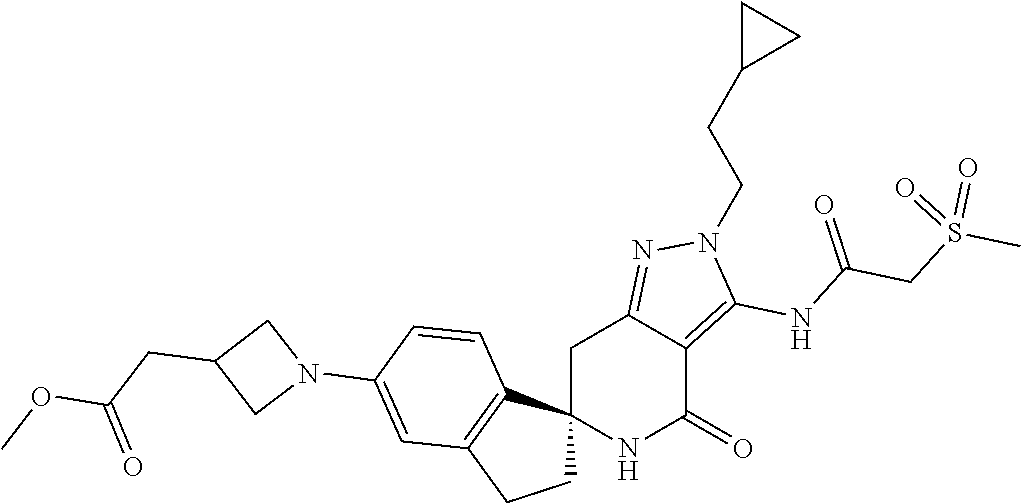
C12(NC(=O)C3=C(NC(CS(C)(=O)=O)=O)N(CCC4CC4)N=C3C1)CCC1=C2C=CC(N2CC(CC(OC)=O)C2)=C1
